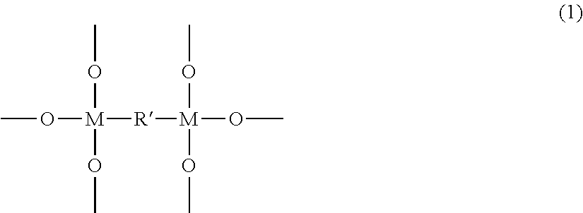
CO[M]([R][M](OC)(OC)OC)(OC)OC
